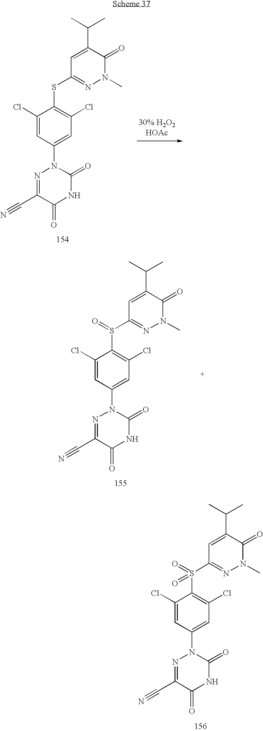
C1(Cl)=CC(N2C(=O)NC(=O)C(C#N)=N2)=CC(Cl)=C1SC1=NN(C)C(=O)C(C(C)C)=C1.C1(Cl)=CC(N2C(=O)NC(=O)C(C#N)=N2)=CC(Cl)=C1S(C1=NN(C)C(=O)C(C(C)C)=C1)=O.C1(Cl)=CC(N2C(=O)NC(=O)C(C#N)=N2)=CC(Cl)=C1S(C1=NN(C)C(=O)C(C(C)C)=C1)(=O)=O
